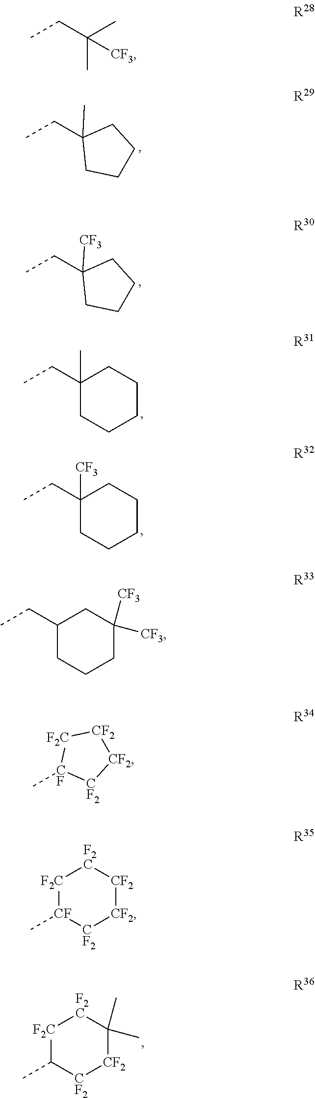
C1(CC)(C)CCCC1.C1(CC)([CF3])CCCC1.C1C(CC)(C)CCCC1.C1C(CC)([CF3])CCCC1.[F2C]1C(C)[CF2][CF2]C(C)(C)[F2C]1.CC(CC)(C)[CF3].C1C(CC)CC([CF3])([CF3])CC1.C[CF]1[CF2][CF2][CF2][F2C]1.[F2C]1[CF](C)[CF2][CF2][CF2][F2C]1
